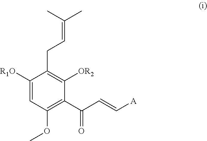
C1([R1O])=CC(OC)=C(C(C=C[A])=O)C([OR2])=C1CC=C(C)C
